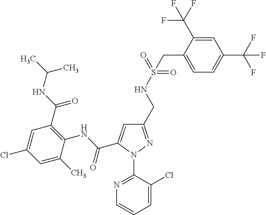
C(C1=CC(CNS(CC2=CC=C(C(F)(F)F)C=C2C(F)(F)F)(=O)=O)=NN1C1=NC=CC=C1Cl)(NC1=C(C(NC(C)C)=O)C=C(Cl)C=C1C)=O
